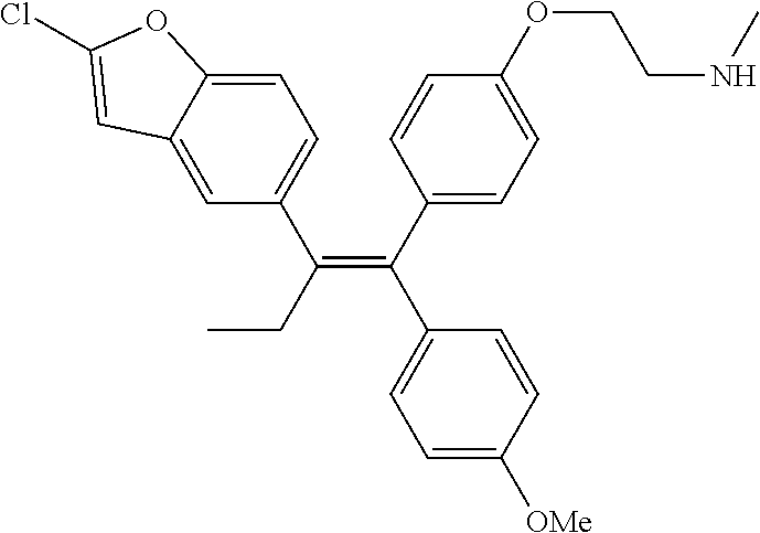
C1=C2C(=CC=C1C(CC)=C(C1=CC=C(OCCNC)C=C1)C1=CC=C([OMe])C=C1)OC(Cl)=C2
